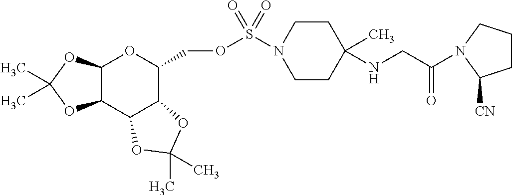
C1CN(S(OCC2C3C(C4C(O2)OC(C)(C)O4)OC(C)(C)O3)(=O)=O)CCC1(NCC(=O)N1CCCC1[CN])C
